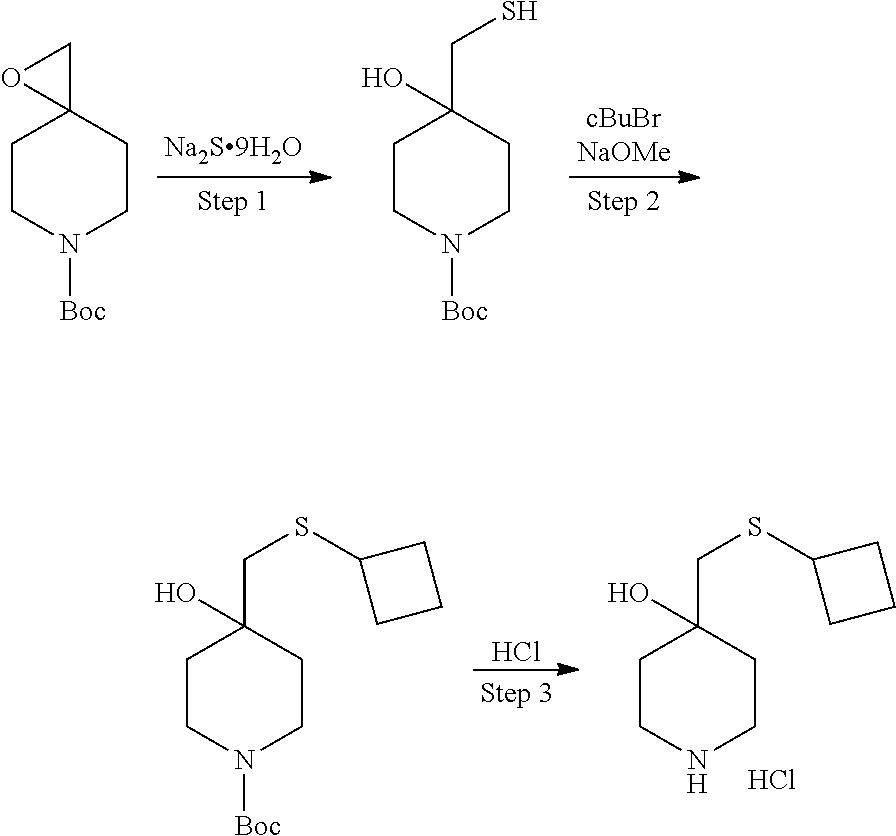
C1CN([Boc])CCC12CO2.C1CN([Boc])CCC1(CS)O.Cl.C1CN([Boc])CCC1(CSC1CCC1)O.C1CNCCC1(CSC1CCC1)O.Cl
